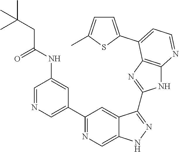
C1=NC=C(C2=NC=C3C(=C2)C(C2=NC4=C(N2)N=CC=C4C2=CC=C(C)S2)=NN3)C=C1NC(CC(C)(C)C)=O
